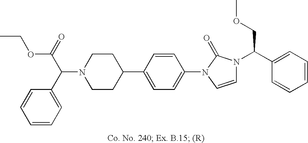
N1(C(C2=CC=CC=C2)C(=O)OCC)CCC(C2=CC=C(N3C=CN(C(C4=CC=CC=C4)COC)C3=O)C=C2)CC1
